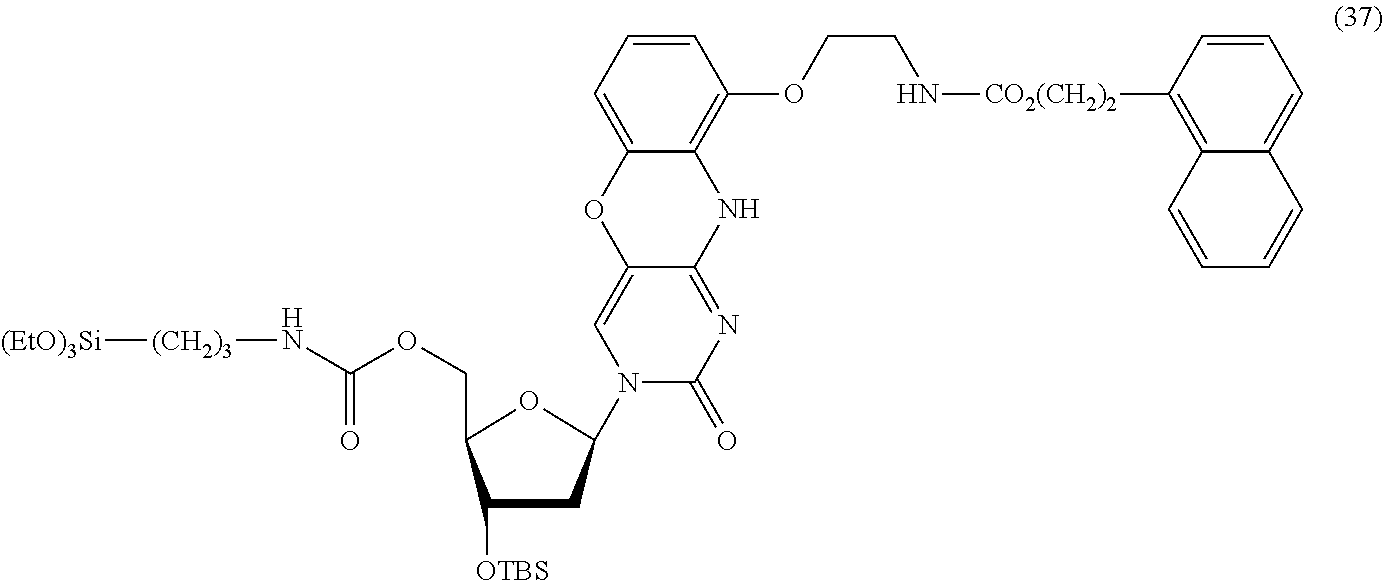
N1(C2CC([OTBS])C(COC(N[(CH2)3][(EtO)3Si])=O)O2)C(=O)N=C2C(=C1)OC1=CC=CC(OCCN[CO2(CH2)2]C3=C4C(=CC=C3)C=CC=C4)=C1N2
